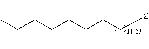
C(C(C[Z])C)C(C(CCC)C)C
